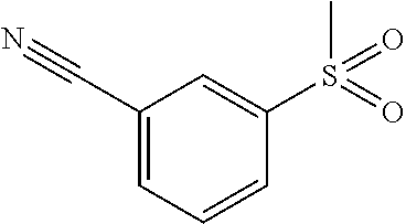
CS(=O)(=O)C1=CC(C#N)=CC=C1
